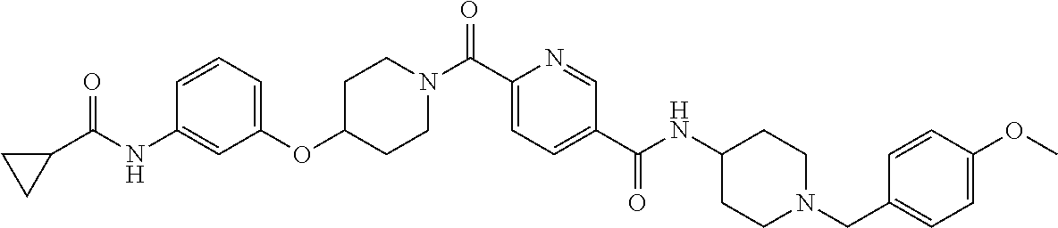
C1CN(C(C2=CC=C(C(=O)NC3CCN(CC4=CC=C(OC)C=C4)CC3)C=N2)=O)CCC1OC1=CC=CC(NC(=O)C2CC2)=C1
